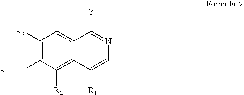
C1([R3])=C(O[R])C([R2])=C2C(=C1)C([Y])=NC=C2[R1]
